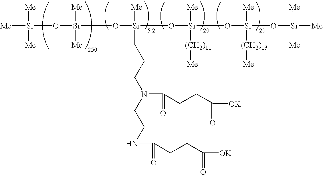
[Me][Si]([Me])([Me])O[Si]([Me])([Me])O[Si]([Me])(O[Si](O[Si](O[Si]([Me])([Me])[Me])([Me])[(CH2)13][Me])([Me])[(CH2)11][Me])CCCN(CCNC(=O)CCC([OK])=O)C(=O)CCC([OK])=O
